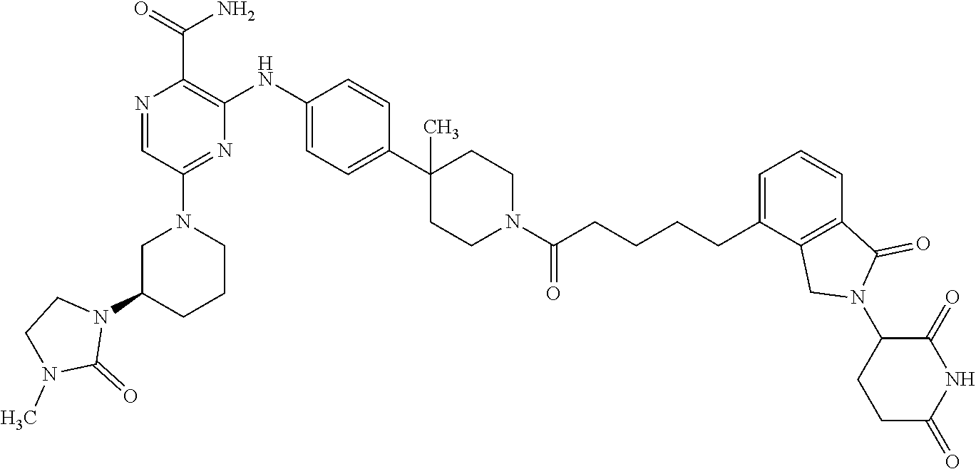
C1C(N2CCN(C)C2=O)CCCN1C1=NC(NC2=CC=C(C3(C)CCN(C(CCCCC4=CC=CC5=C4CN(C4CCC(=O)NC4=O)C5=O)=O)CC3)C=C2)=C(C(=O)N)N=C1
